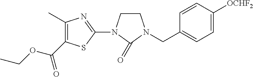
C1(C)=C(C(OCC)=O)SC(N2C(=O)N(CC3=CC=C([OCHF2])C=C3)CC2)=N1
